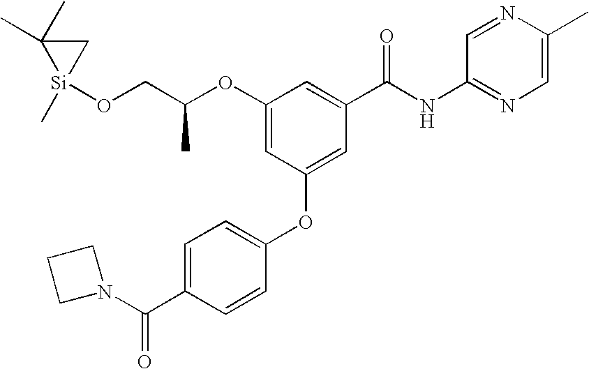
O(CC(OC1=CC(OC2=CC=C(C(N3CCC3)=O)C=C2)=CC(C(NC2=NC=C(C)N=C2)=O)=C1)C)[Si]1(C)CC1(C)C
